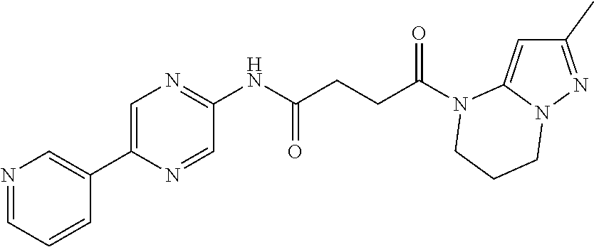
C1(C)=NN2C(=C1)N(C(CCC(NC1=NC=C(C3=CN=CC=C3)N=C1)=O)=O)CCC2
